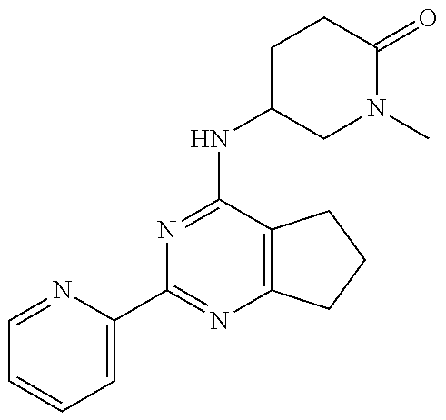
C1=NC(C2=NC3=C(C(NC4CN(C)C(=O)CC4)=N2)CCC3)=CC=C1
